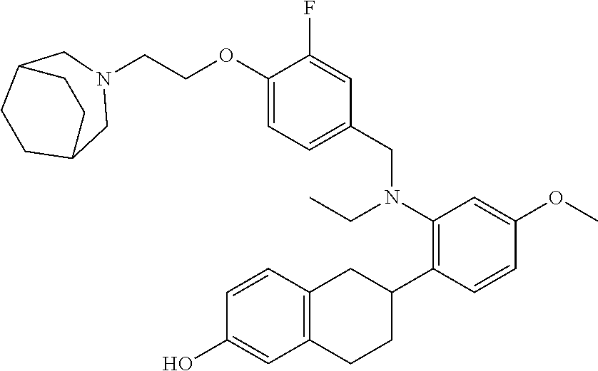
C1(OCCN2CC3CCC(C2)CC3)=CC=C(CN(CC)C2=C(C3CC4=C(CC3)C=C(O)C=C4)C=CC(OC)=C2)C=C1F
